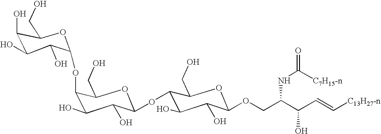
OC1C(OC2OC(CO)C(O)C(O)C2O)C(CO)OC(OC2C(O)C(O)C(OCC(C(C=C[C13H27-n])O)NC([C7H15-n])=O)OC2CO)C1O
